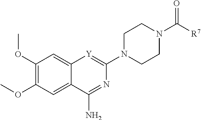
C1(OC)=C(OC)C=C2C(=C1)[Y]=C(N1CCN(C([R7])=O)CC1)N=C2N
